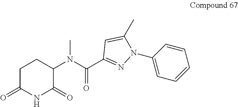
C1(N(C(C2=NN(C3=CC=CC=C3)C(C)=C2)=O)C)C(=O)NC(=O)CC1
